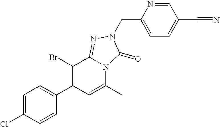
C1(Br)=C(C2=CC=C(Cl)C=C2)C=C(C)N2C1=NN(CC1=CC=C(C#N)C=N1)C2=O
